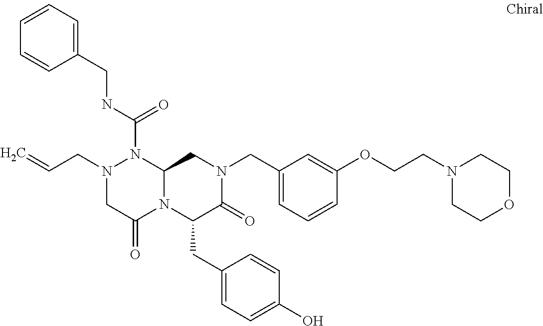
N(C(=O)N1N(CC=C)CC(=O)N2C1CN(CC1=CC=CC(OCCN3CCOCC3)=C1)C(=O)C2CC1=CC=C(O)C=C1)CC1=CC=CC=C1
